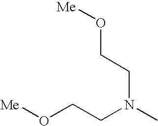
[Me]OCCN(C)CCO[Me]
